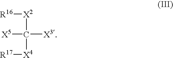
[X2](C([X4][R17])([X5])[X3])[R16]
